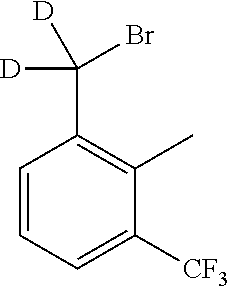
C1=CC=C([CF3])C(C)=C1C([D])(Br)[D]
